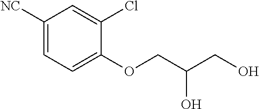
C1([NC])=CC=C(OCC(CO)O)C(Cl)=C1
